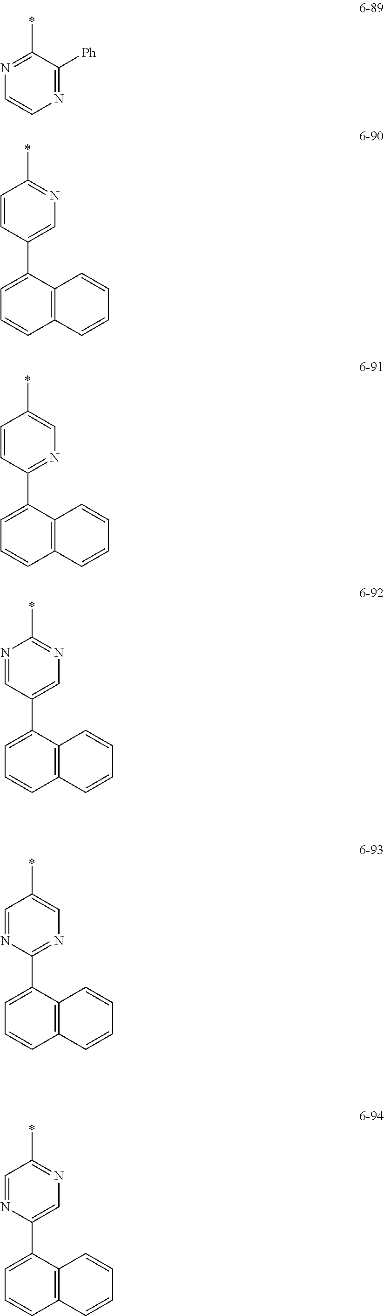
N1=C(*)C([Ph])=NC=C1.C1=C(C2=CN=C(*)C=C2)C2=C(C=C1)C=CC=C2.C1=C(C2=NC=C(*)C=C2)C2=C(C=C1)C=CC=C2.C1=C(C2=CN=C(*)N=C2)C2=C(C=C1)C=CC=C2.C1=C(C2=NC=C(*)C=N2)C2=C(C=C1)C=CC=C2.C1=C(C2=CN=C(*)C=N2)C2=C(C=C1)C=CC=C2
